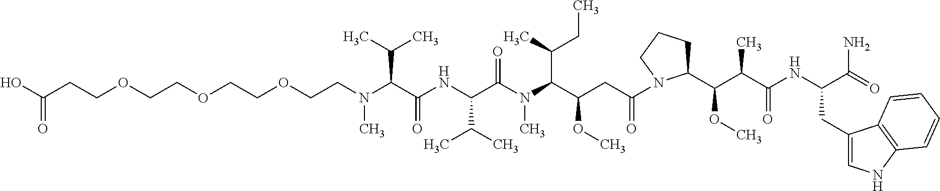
NC(=O)C(NC(C(C(C1CCCN1C(CC(C(N(C(C(NC(C(N(C)CCOCCOCCOCCC(O)=O)C(C)C)=O)C(C)C)=O)C)C(C)CC)OC)=O)OC)C)=O)CC1=CNC2=C1C=CC=C2
